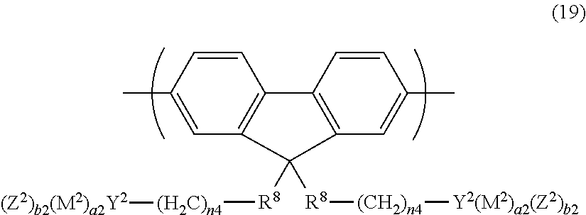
C12=C(C=C(C)C=C1)C([R8][(H2C)n4][(Z2)b2(M2)a2Y2])([R8][(CH2)n4][Y2(M2)a2(Z2)b2])C1=C2C=CC(C)=C1
